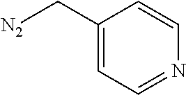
[N2]CC1=CC=NC=C1
